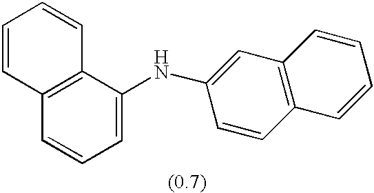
C12=C(C(NC3=CC4=C(C=C3)C=CC=C4)=CC=C1)C=CC=C2
